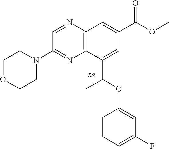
C1=NC2=C(N=C1N1CCOCC1)C(C(OC1=CC(F)=CC=C1)C)=CC(C(OC)=O)=C2
